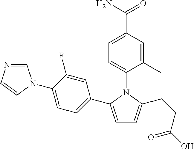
C1=C(C2=CC=C(N3C=NC=C3)C(F)=C2)N(C2=CC=C(C(N)=O)C=C2C)C(CCC(O)=O)=C1
